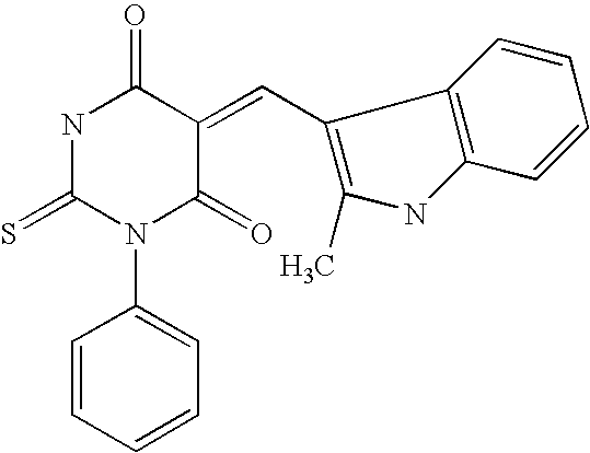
S=C1N(C2=CC=CC=C2)C(=O)C(=CC2=C(C)NC3=C2C=CC=C3)C(=O)N1
